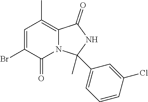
C1=C(Br)C(=O)N2C(=C1C)C(=O)NC2(C)C1=CC=CC(Cl)=C1
